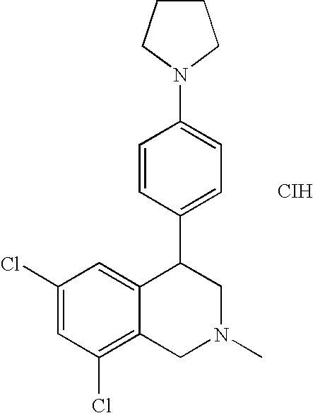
N1(C2=CC=C(C3C4=CC(Cl)=CC(Cl)=C4CN(C)C3)C=C2)CCCC1.[CIH]
